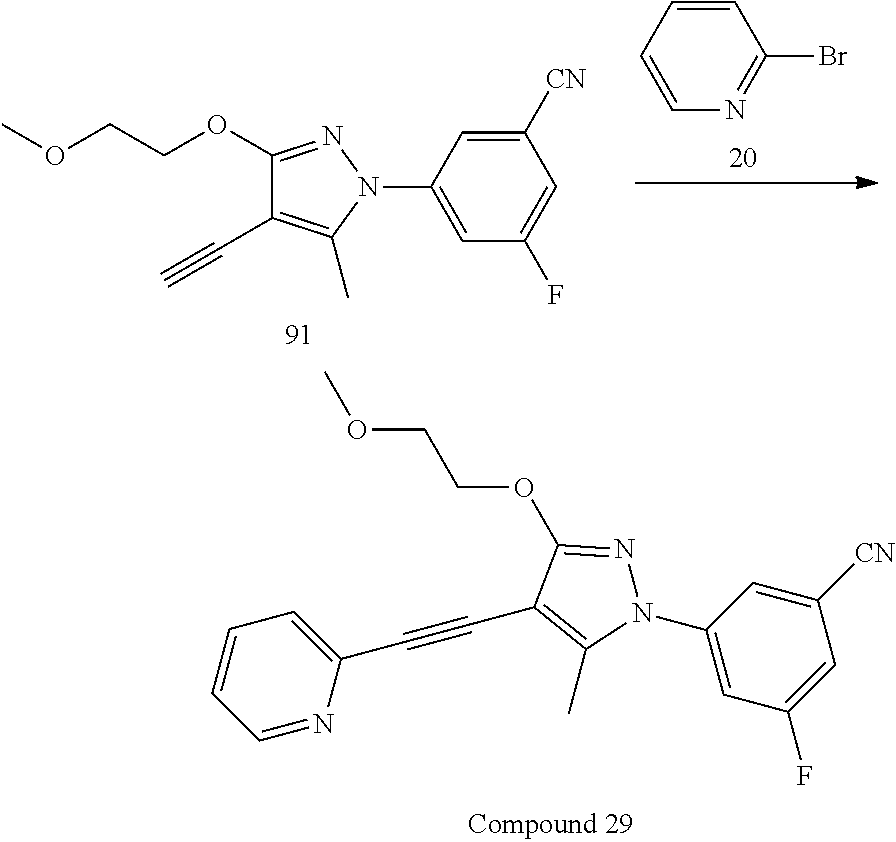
C1=NC(C#CC2=C(C)N(C3=CC(F)=CC([CN])=C3)N=C2OCCOC)=CC=C1.C1=C(N2N=C(OCCOC)C(C#C)=C2C)C=C([CN])C=C1F.C1=CC=CC(Br)=N1
